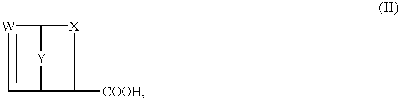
[W]1=CC2[Y]C1[X]C2[COOH]
